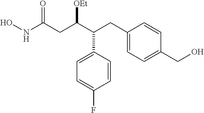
C1=CC(C(C(CC(NO)=O)[OEt])CC2=CC=C(CO)C=C2)=CC=C1F
